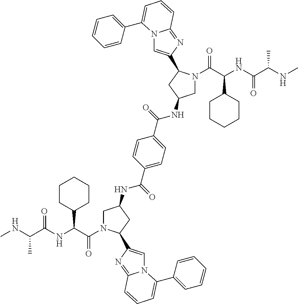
CNC(C(NC(C(=O)N1CC(NC(C2=CC=C(C(=O)NC3CN(C(C(NC(C(NC)C)=O)C4CCCCC4)=O)C(C4=CN5C(=N4)C=CC=C5C4=CC=CC=C4)C3)C=C2)=O)CC1C1=CN2C(=N1)C=CC=C2C1=CC=CC=C1)C1CCCCC1)=O)C
